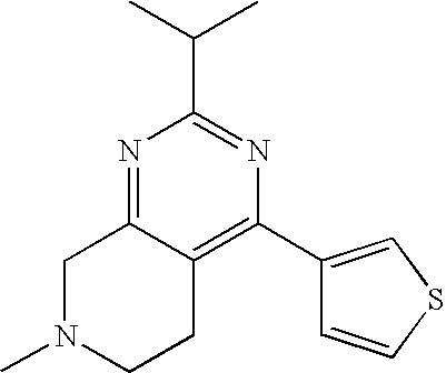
C1N(C)CCC2=C(C3=CSC=C3)N=C(C(C)C)N=C12
